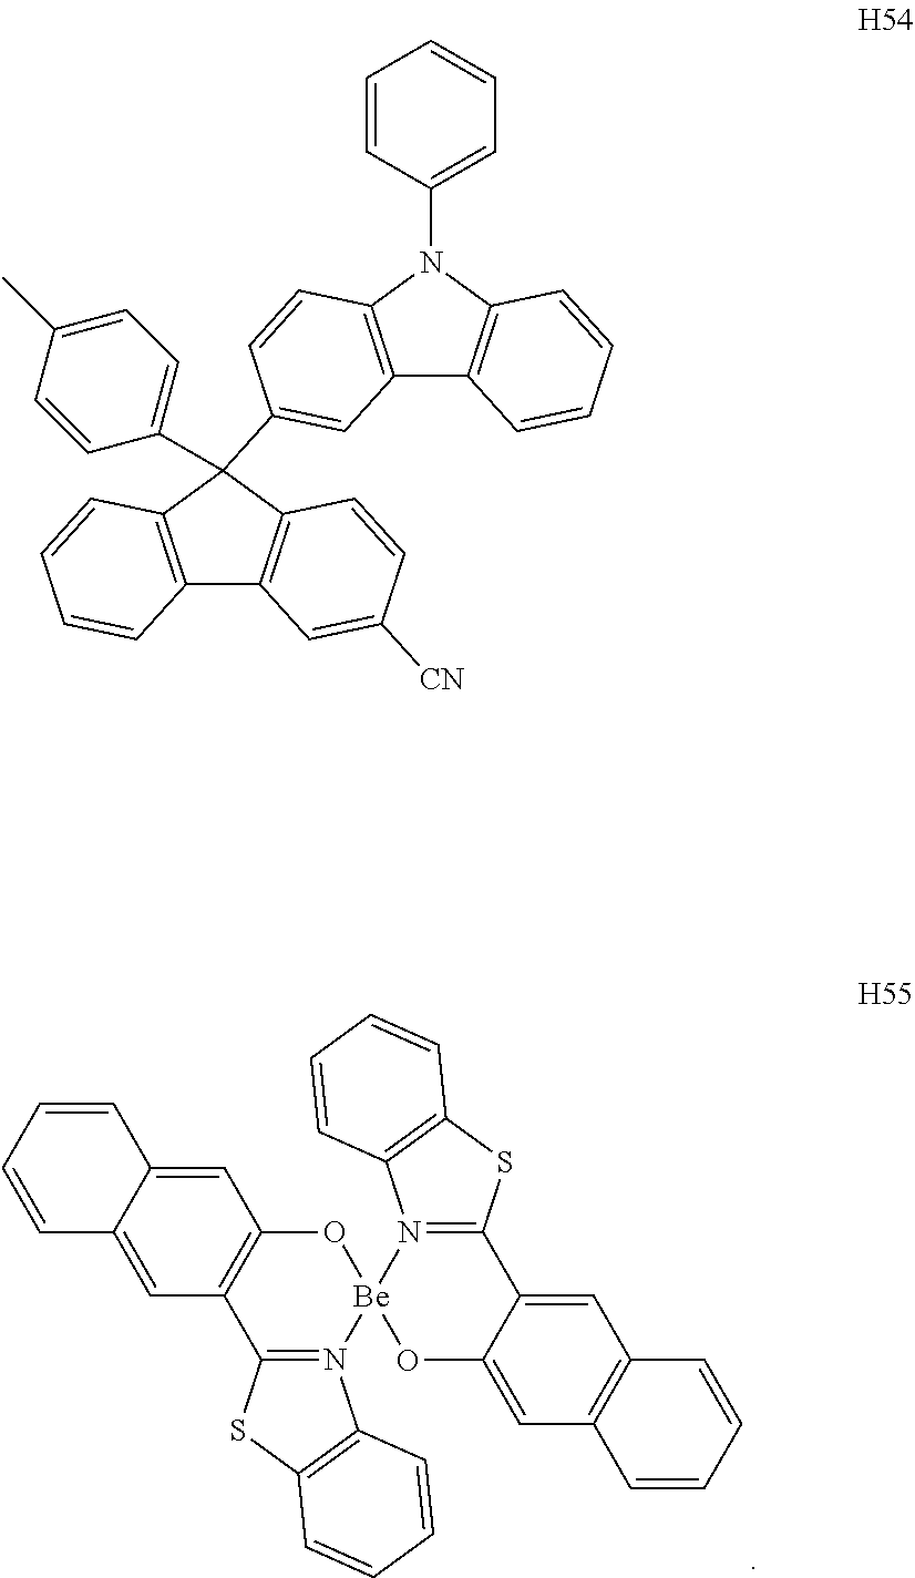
C1=C2C(=CC3=C1O[Be]1(N4=C3SC3=C4C=CC=C3)OC3=CC4=C(C=C3C3=N1C1=C(S3)C=CC=C1)C=CC=C4)C=CC=C2.C12=C(N(C3=CC=CC=C3)C3=C1C=CC=C3)C=CC(C1(C3=CC=C(C)C=C3)C3=C(C4=C1C=CC=C4)C=C([CN])C=C3)=C2
